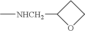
C[NHCH2]C1OCC1
